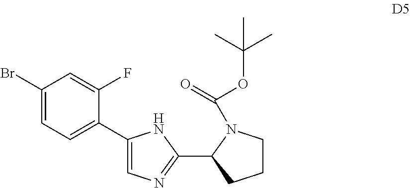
C1(Br)=CC=C(C2=CN=C(C3CCCN3C(=O)OC(C)(C)C)N2)C(F)=C1
